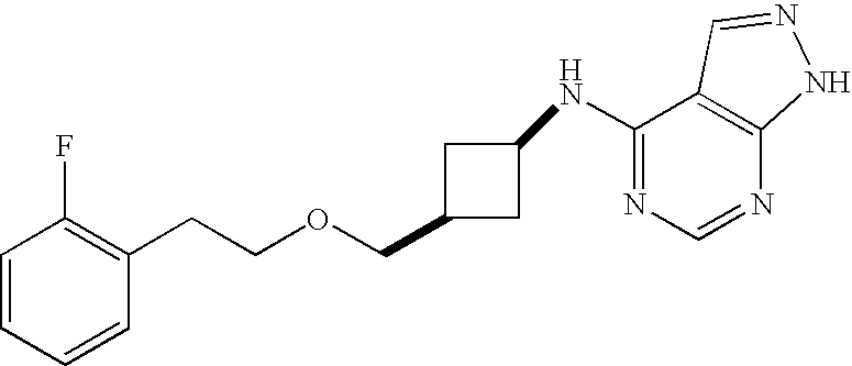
C1=CC=CC(CCOCC2CC(NC3=NC=NC4=C3C=NN4)C2)=C1F
